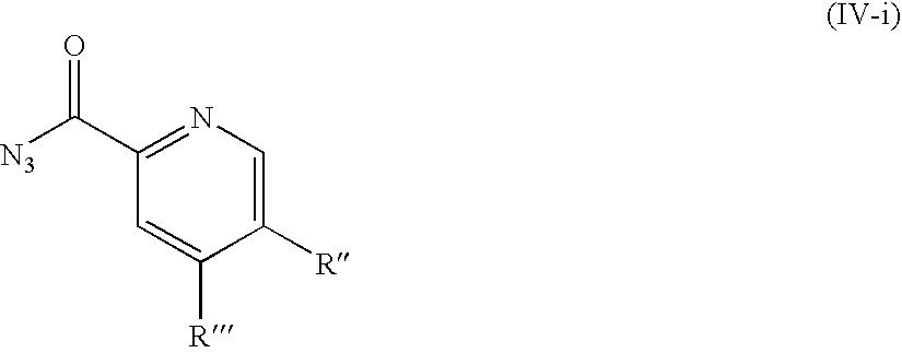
[N3]C(C1=NC=C([R])C([R])=C1)=O
